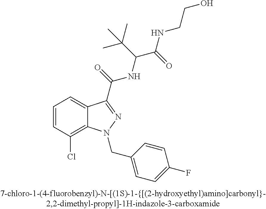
C1=CC(Cl)=C2C(=C1)C(C(=O)NC(C(NCCO)=O)C(C)(C)C)=NN2CC1=CC=C(F)C=C1
